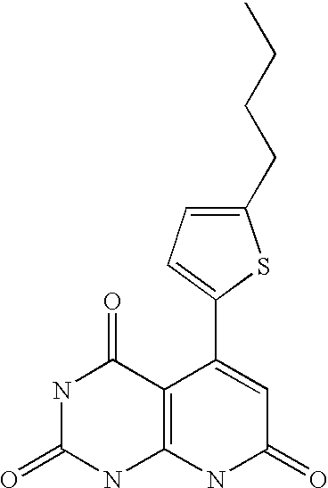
N1C(=O)NC2=C(C1=O)C(C1=CC=C(CCCC)S1)=CC(=O)N2
